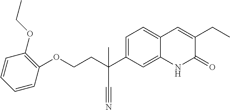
C(COC1=C(OCC)C=CC=C1)C(C#N)(C1=CC=C2C(=C1)NC(=O)C(CC)=C2)C
